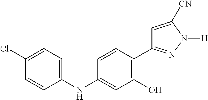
C1(NC2=CC=C(Cl)C=C2)=CC(O)=C(C2=NN([H])C([CN])=C2)C=C1
